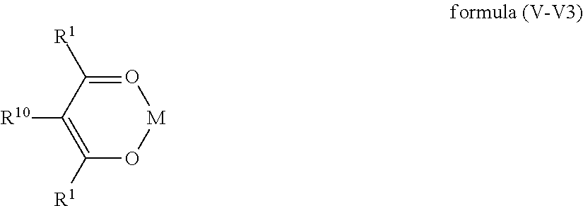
O1=C([R1])C([R10])=C([R1])O[M]1
